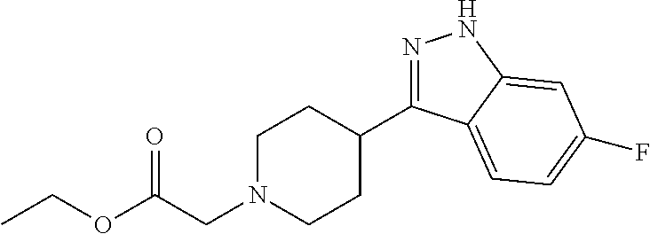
C1N(CC(OCC)=O)CCC(C2=NNC3=CC(F)=CC=C23)C1
